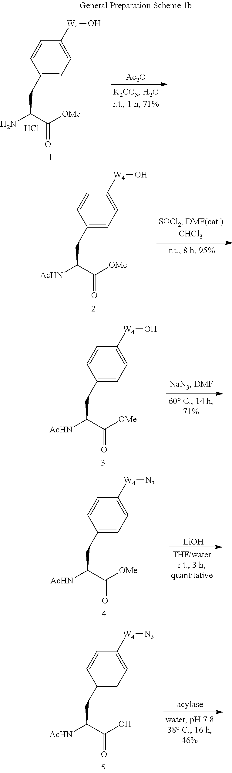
C1(CC(N)C([OMe])=O)=CC=C([W4]O)C=C1.Cl.[Ac2O].C1(CC([AcHN])C([OMe])=O)=CC=C([W4]O)C=C1.C1(CC([AcHN])C([OMe])=O)=CC=C([W4]O)C=C1.C1(CC([AcHN])C([OMe])=O)=CC=C([W4][N3])C=C1.[LiOH].C1(CC([AcHN])C(O)=O)=CC=C([W4][N3])C=C1
